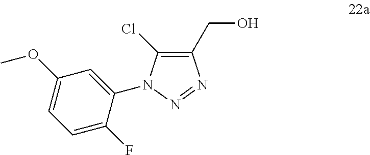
C1(CO)=C(Cl)N(C2=CC(OC)=CC=C2F)N=N1
